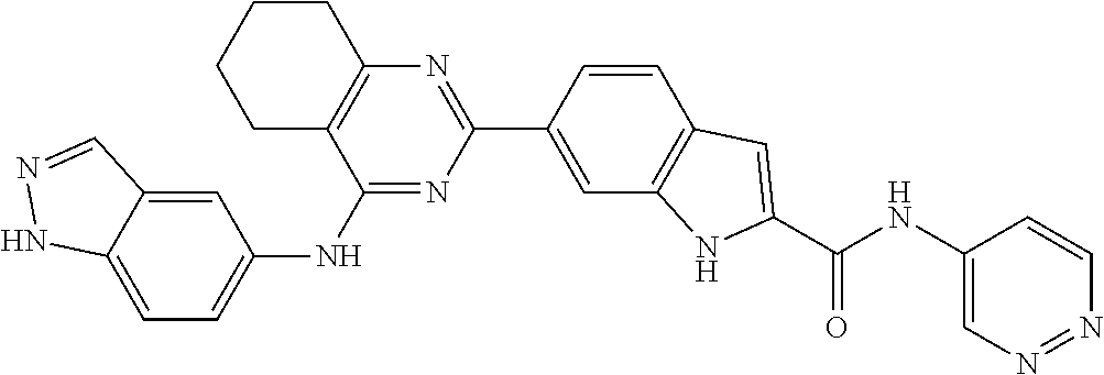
C1=CC(C2=NC3=C(C(NC4=CC=C5C(=C4)C=NN5)=N2)CCCC3)=CC2=C1C=C(C(NC1=CN=NC=C1)=O)N2
